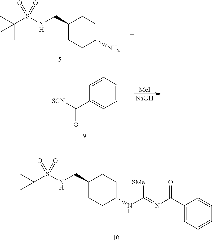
[SMe]C(NC1CCC(CNS(C(C)(C)C)(=O)=O)CC1)=NC(C1=CC=CC=C1)=O.C1(CNS(C(C)(C)C)(=O)=O)CCC(N)CC1.C1=CC=CC=C1C([SCN])=O.[MeI].[NaOH]
